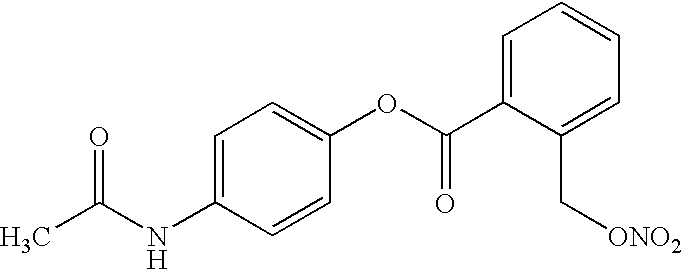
CC(NC1=CC=C(OC(C2=CC=CC=C2C[ONO2])=O)C=C1)=O
